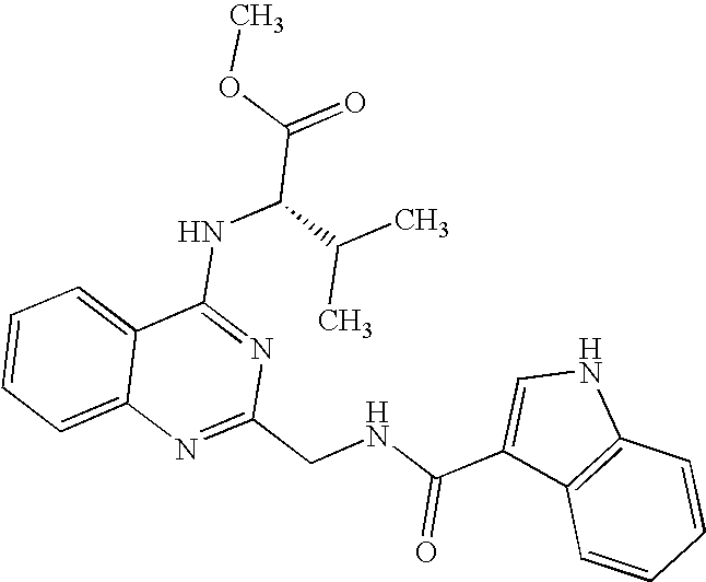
C12=CC=CC=C1N=C(CNC(C1=CNC3=C1C=CC=C3)=O)N=C2NC(C(=O)OC)C(C)C
